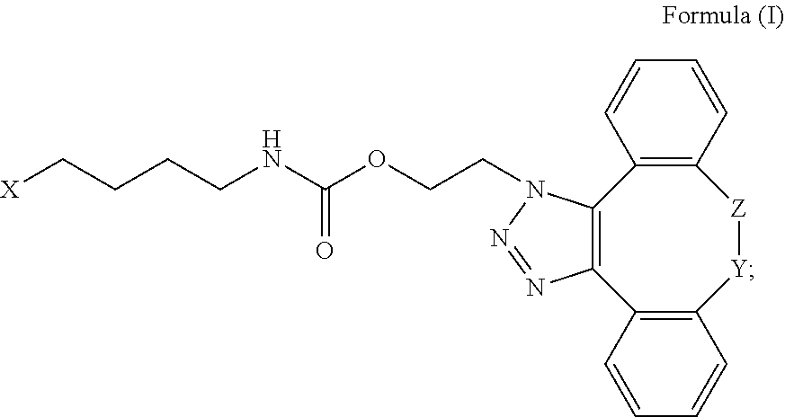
C(CCNC(OCCN1C2=C(N=N1)C1=C([Y][Z]C3=C2C=CC=C3)C=CC=C1)=O)C[X]
